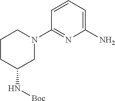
C1(N2CCCC(N[Boc])C2)=NC(N)=CC=C1
